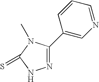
N1=C(C2=CN=CC=C2)N(C)C(=S)N1
